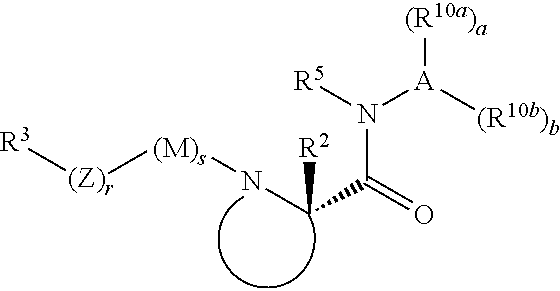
[R3][(Z)r][(M)s]NC(C(=O)N([R5])[A]([(R10b)b])[(R10a)a])[R2]
